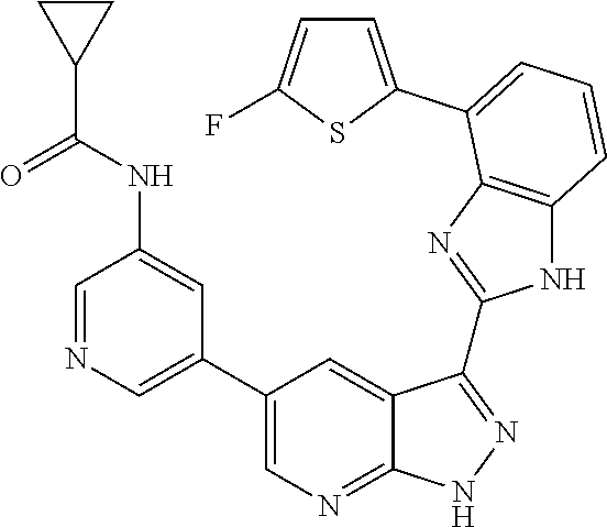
C1=NC=C(C2=CN=C3C(=C2)C(C2=NC4=C(N2)C=CC=C4C2=CC=C(F)S2)=NN3)C=C1NC(C1CC1)=O
